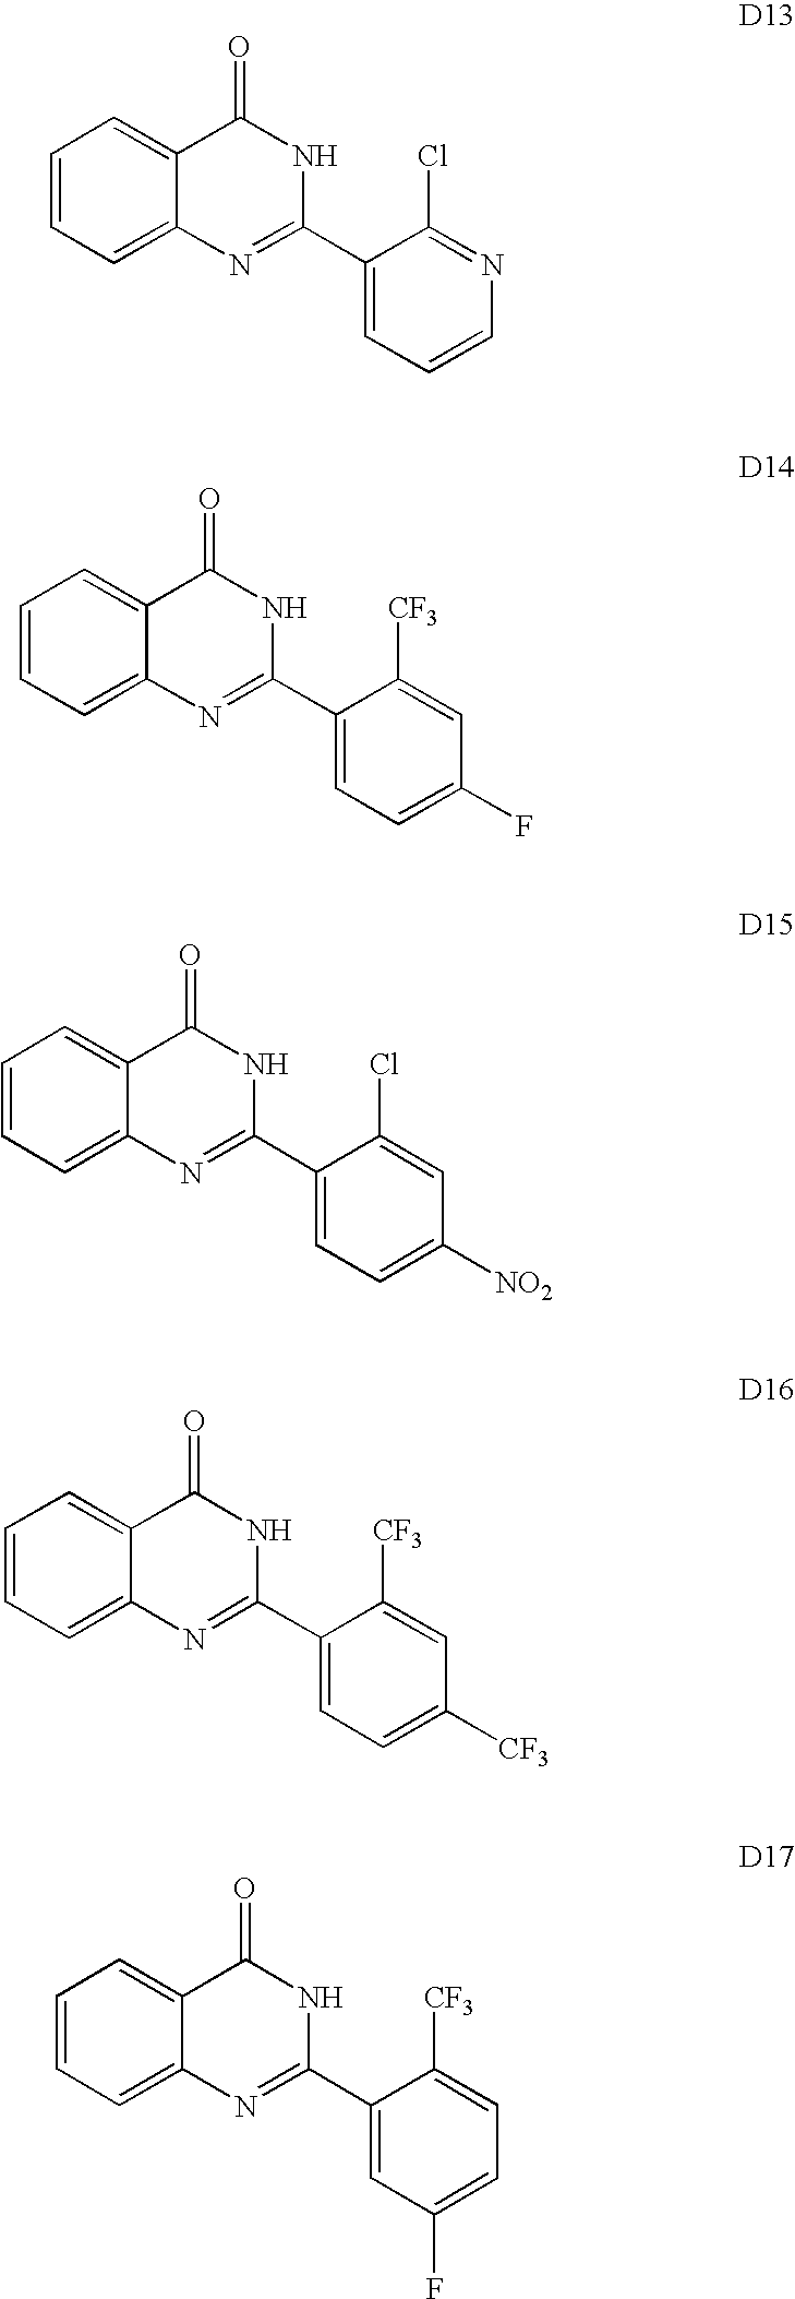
C1(C2=NC3=CC=CC=C3C(=O)N2)=CC=CN=C1Cl.C1(C2=NC3=CC=CC=C3C(=O)N2)=CC=C(F)C=C1[CF3].C1(C2=NC3=CC=CC=C3C(=O)N2)=CC=C([NO2])C=C1Cl.C1(C2=NC3=CC=CC=C3C(=O)N2)=CC=C([CF3])C=C1[CF3].C1(C2=NC3=CC=CC=C3C(=O)N2)=CC(F)=CC=C1[CF3]
